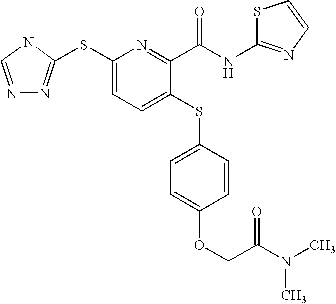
N1=CNC(SC2=CC=C(SC3=CC=C(OCC(N(C)C)=O)C=C3)C(C(NC3=NC=CS3)=O)=N2)=N1
